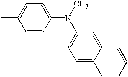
CC1=CC=C(N(C)C2=CC=C3C(=C2)C=CC=C3)C=C1
